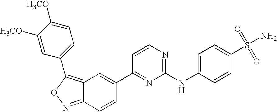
C1=C([H3CO])C([H3CO])=CC(C2=C3C(=NO2)C=CC(C2=NC(NC4=CC=C(S(=O)(=O)N)C=C4)=NC=C2)=C3)=C1
